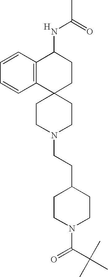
C1CN(CCC2CCN(C(C(C)(C)C)=O)CC2)CCC12CCC(NC(C)=O)C1=C2C=CC=C1.[H]
